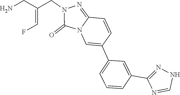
C1(C2=CC=CC(C3=NNC=N3)=C2)=CN2C(=NN(CC(=CF)CN)C2=O)C=C1
